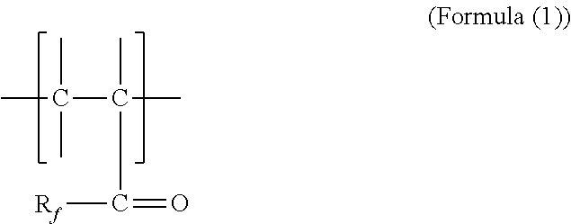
CC(C(C)(C(=O)[Rf])C)(C)C
